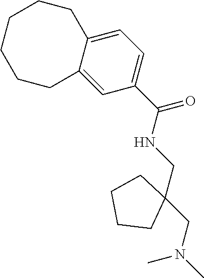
C1=C2C(=CC=C1C(NCC1(CN(C)C)CCCC1)=O)CCCCCC2
